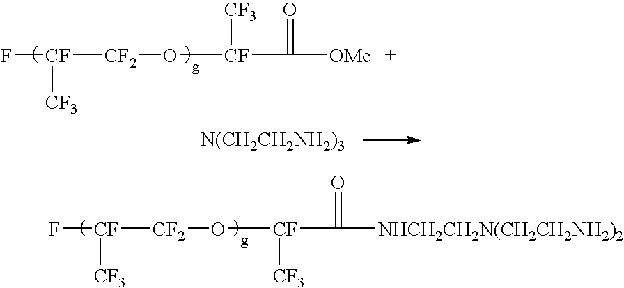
[N(CH2CH2NH2)3].F[CF]([CF3])[CF2]O[CF](C([OMe])=O)[CF3].F[CF]([CF3])[CF2]O[CF](C([NHCH2CH2N(CH2CH2NH2)2])=O)[CF3]
